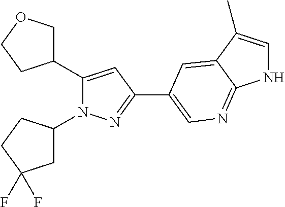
C1C(C2=CC(C3=CN=C4NC=C(C)C4=C3)=NN2C2CC(F)(F)CC2)CCO1
